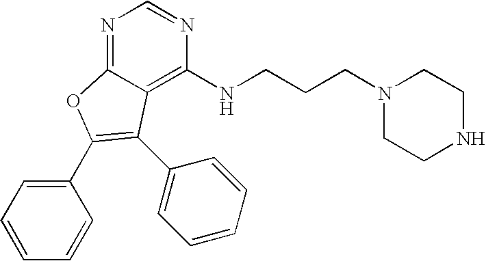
N1=C2C(=C(NCCCN3CCNCC3)N=C1)C(C1=CC=CC=C1)=C(C1=CC=CC=C1)O2
